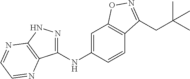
C1(NC2=CC3=C(C=C2)C(CC(C)(C)C)=NO3)=NNC2=C1N=CC=N2
